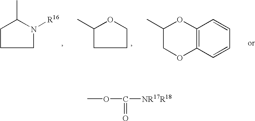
C1CCN([R16])C1C.C1(C)CCCO1.C1(C)COC2=C(O1)C=CC=C2.COC([NR17R18])=O
